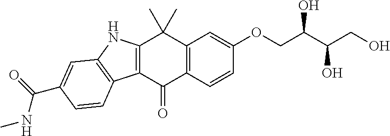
C12=C(C=CC(OCC(C(CO)O)O)=C1)C(=O)C1=C(C2(C)C)NC2=C1C=CC(C(=O)NC)=C2
